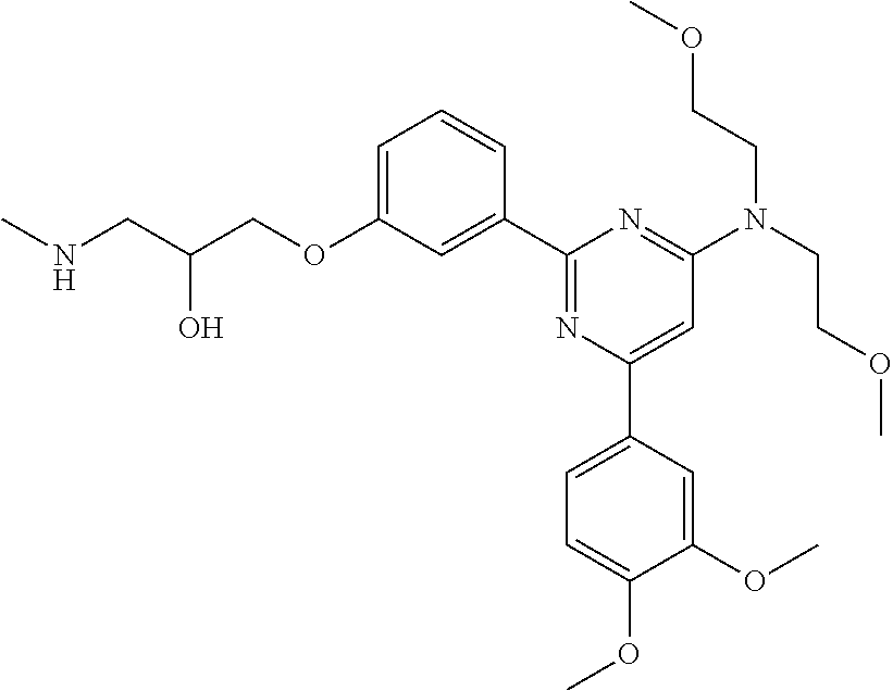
C1=C(OCC(CNC)O)C=C(C2=NC(C3=CC=C(OC)C(OC)=C3)=CC(N(CCOC)CCOC)=N2)C=C1
